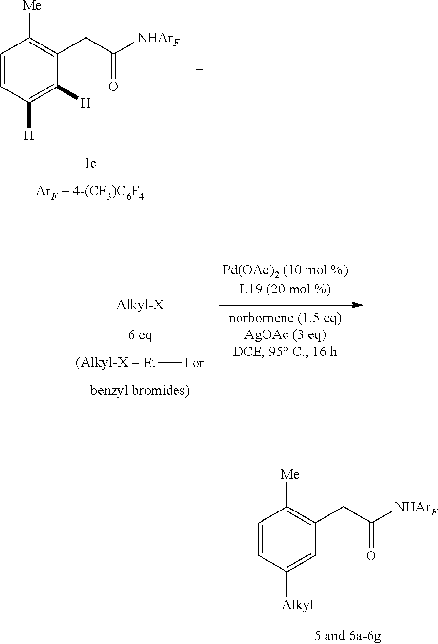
C1([Alkyl])=CC(CC([NHArF])=O)=C([Me])C=C1.C1([H])=C([H])C(CC([NHArF])=O)=C([Me])C=C1.[Et]I.[(Alkyl-X].[benzyl bromides)]
